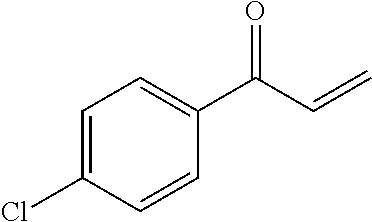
C1=C(Cl)C=CC(C(C=C)=O)=C1
